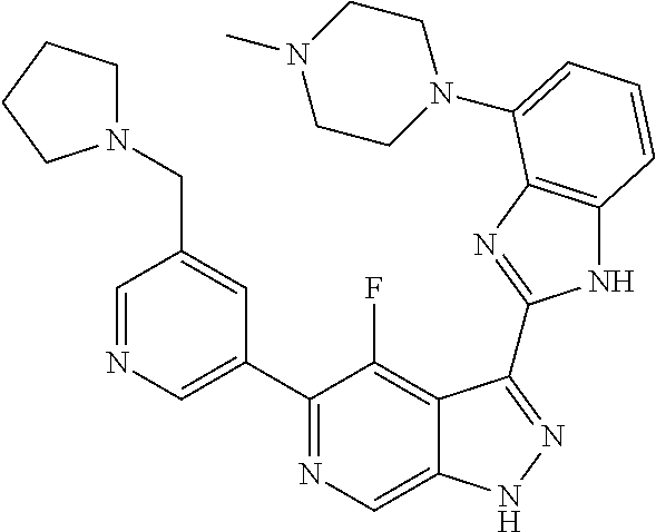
C1=NC=C(C2=NC=C3C(=C2F)C(C2=NC4=C(N2)C=CC=C4N2CCN(C)CC2)=NN3)C=C1CN1CCCC1
